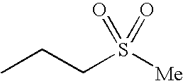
CCCS([Me])(=O)=O
